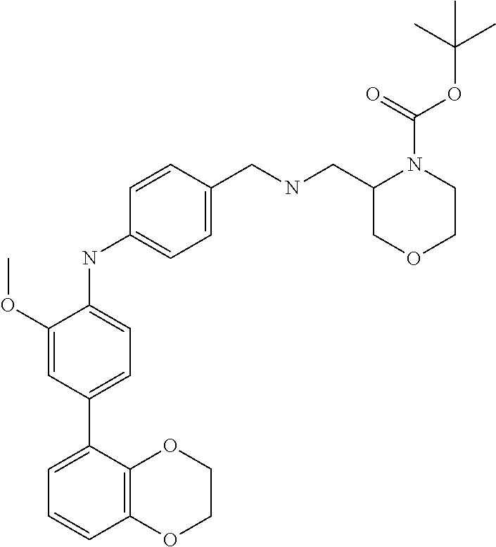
C1OC2=C(OC1)C=CC=C2C1=CC=C(NC2=CC=C(CNCC3COCCN3C(=O)OC(C)(C)C)C=C2)C(OC)=C1
